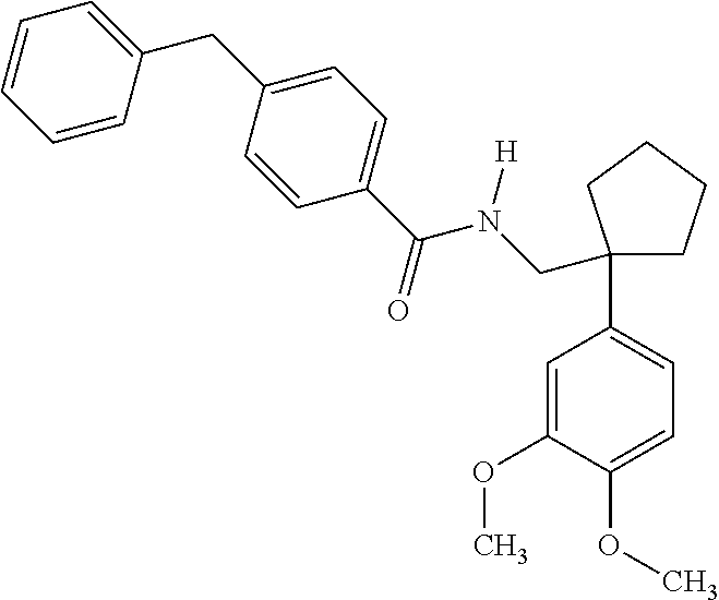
O(C1=CC=C(C2(CN(C(=O)C3=CC=C(CC4=CC=CC=C4)C=C3)[H])CCCC2)C=C1OC)C
